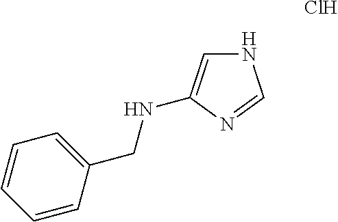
N1C=C(NCC2=CC=CC=C2)N=C1.Cl
